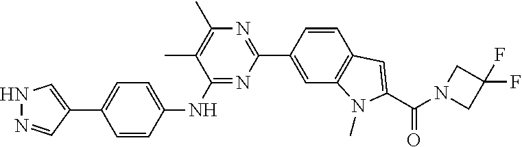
C1(NC2=CC=C(C3=CNN=C3)C=C2)=NC(C2=CC3=C(C=C2)C=C(C(N2CC(F)(F)C2)=O)N3C)=NC(C)=C1C
